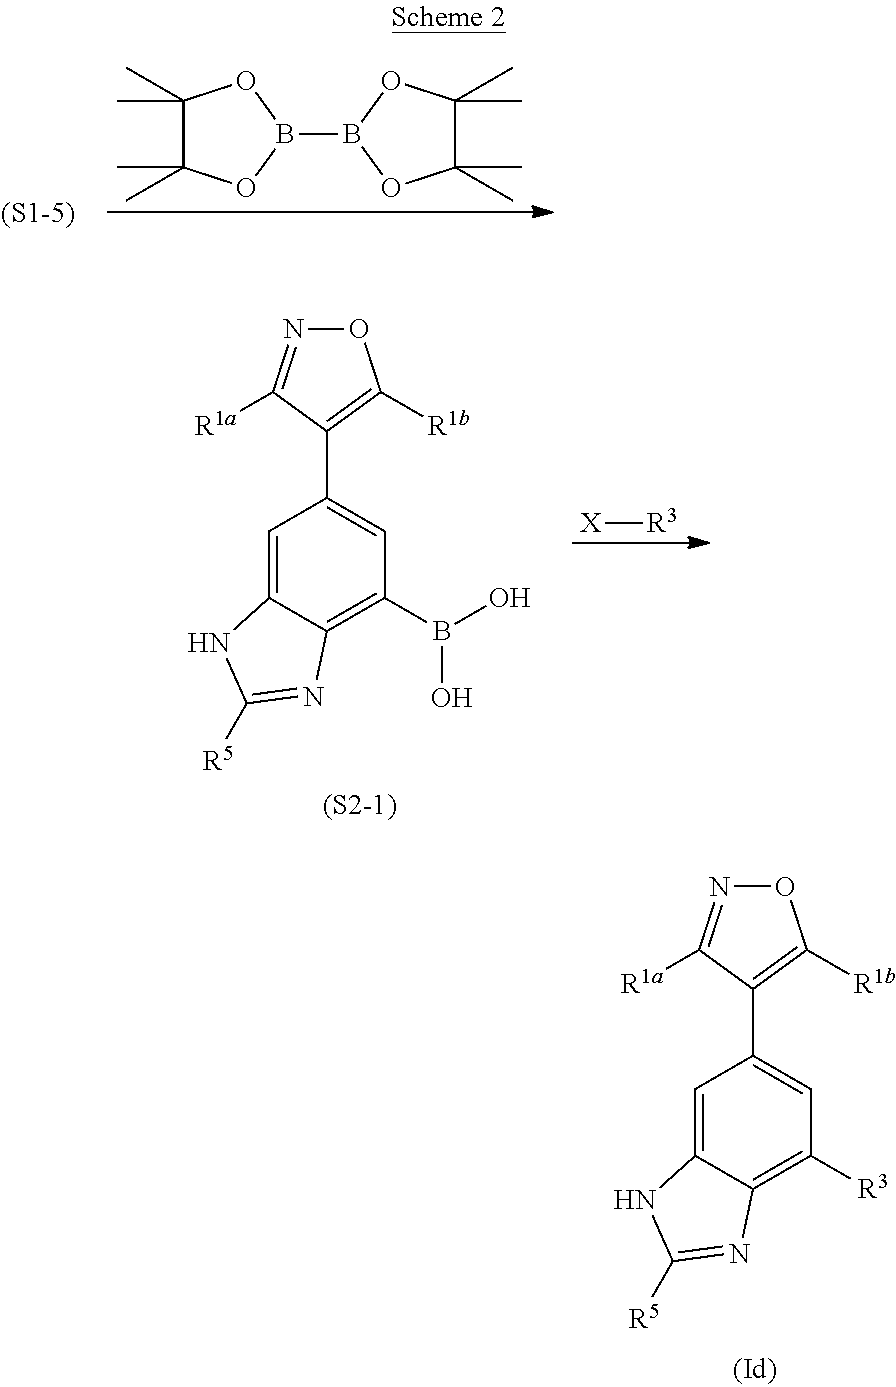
C1=C2C(=C([R3])C=C1C1=C([R1b])ON=C1[R1a])N=C([R5])N2.C1(C)(C)C(C)(C)OB(B2OC(C)(C)C(C)(C)O2)O1.[X][R3].C1=C2C(=C(B(O)O)C=C1C1=C([R1b])ON=C1[R1a])N=C([R5])N2.[(S2-1)]
